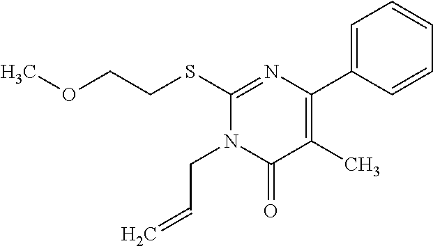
C1(SCCOC)=NC(C2=CC=CC=C2)=C(C)C(=O)N1CC=C
